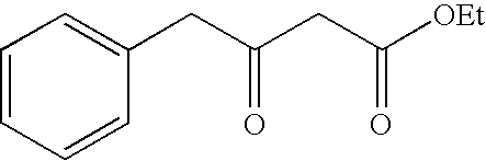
C1=CC=CC(CC(CC([OEt])=O)=O)=C1
